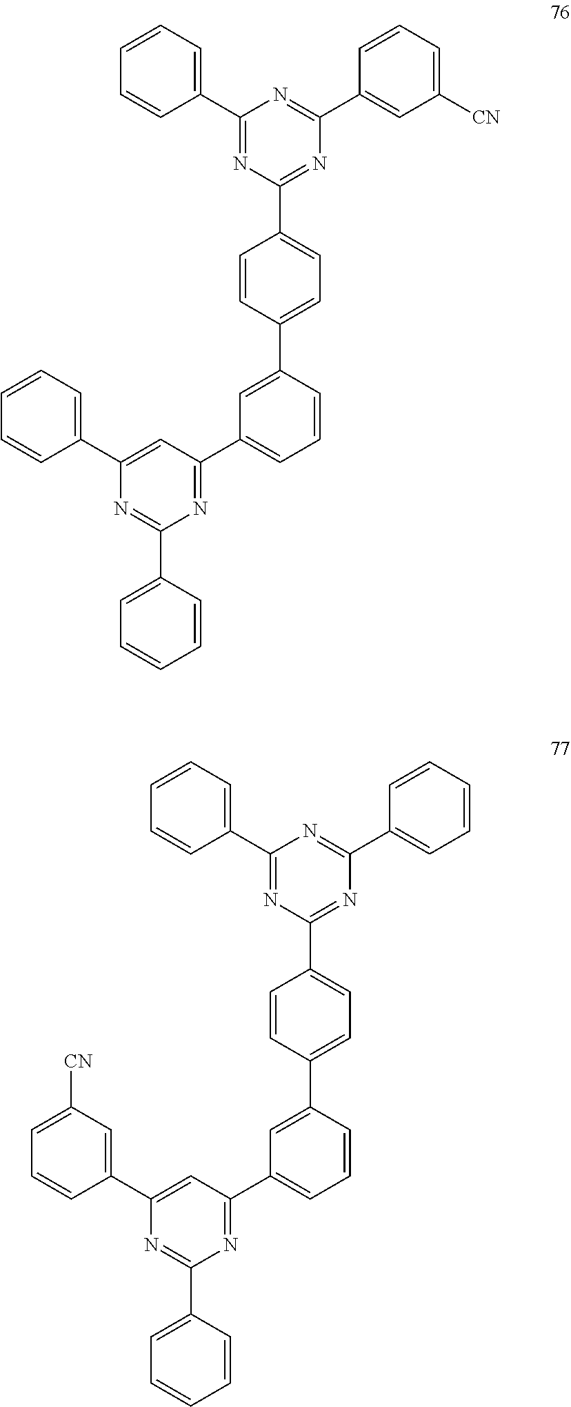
C1=CC=C([CN])C=C1C1=NC(C2=CC=CC=C2)=NC(C2=CC=C(C3=CC(C4=NC(C5=CC=CC=C5)=NC(C5=CC=CC=C5)=C4)=CC=C3)C=C2)=N1.C1=CC=CC=C1C1=NC(C2=CC=CC=C2)=NC(C2=CC=C(C3=CC(C4=NC(C5=CC=CC=C5)=NC(C5=CC([CN])=CC=C5)=C4)=CC=C3)C=C2)=N1
